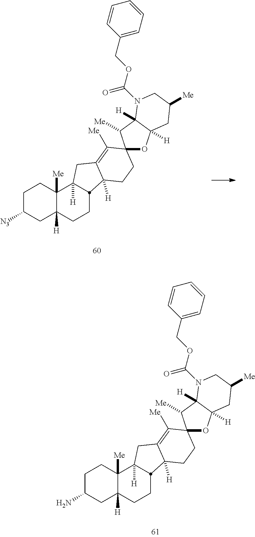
C1CC2([Me])C([H])(CC1[N3])CCC1C2([H])CC2=C([Me])C3(CCC21[H])OC1([H])C([H])(C3[Me])N(C(=O)OCC2=CC=CC=C2)CC([Me])C1.C1CC2([Me])C([H])(CC1N)CCC1C2([H])CC2=C([Me])C3(CCC21[H])OC1([H])C([H])(C3[Me])N(C(=O)OCC2=CC=CC=C2)CC([Me])C1
